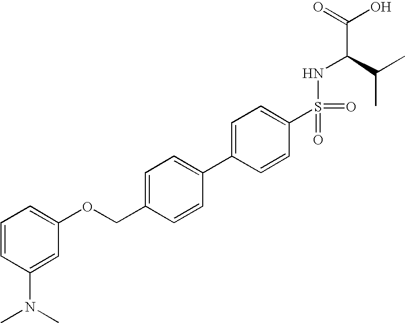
C1=CC(N(C)C)=CC(OCC2=CC=C(C3=CC=C(S(NC(C(C)C)C(=O)O)(=O)=O)C=C3)C=C2)=C1
